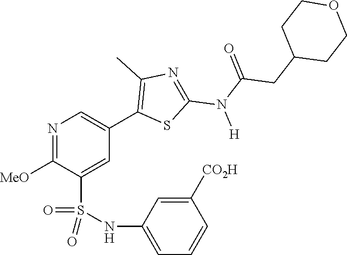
N1=C([OMe])C(S(NC2=CC=CC([CO2H])=C2)(=O)=O)=CC(C2=C(C)N=C(N([H])C(=O)CC3CCOCC3)S2)=C1
